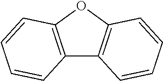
C12=C(OC3=C1C=CC=C3)C=CC=C2
